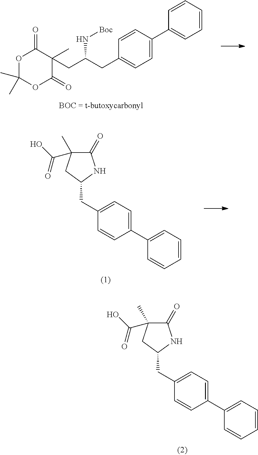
O1C(C)(C)OC(=O)C(CC(CC2=CC=C(C3=CC=CC=C3)C=C2)N[Boc])(C)C1=O.C1(CC2NC(=O)C(C(O)=O)(C)C2)=CC=C(C2=CC=CC=C2)C=C1.C1(CC2NC(=O)C(C(O)=O)(C)C2)=CC=C(C2=CC=CC=C2)C=C1
